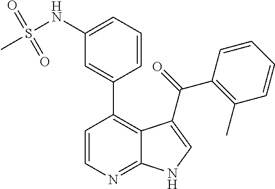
C1=CC=C(NS(C)(=O)=O)C=C1C1=C2C(=NC=C1)NC=C2C(=O)C1=C(C)C=CC=C1
